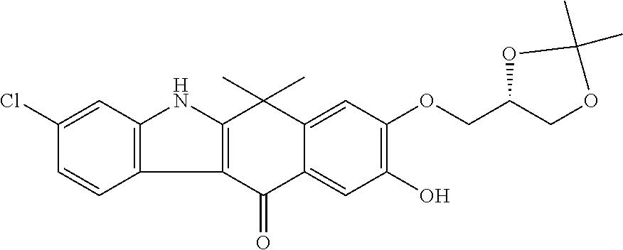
C1(Cl)=CC2=C(C=C1)C1=C(N2)C(C)(C)C2=CC(OCC3COC(C)(C)O3)=C(O)C=C2C1=O
